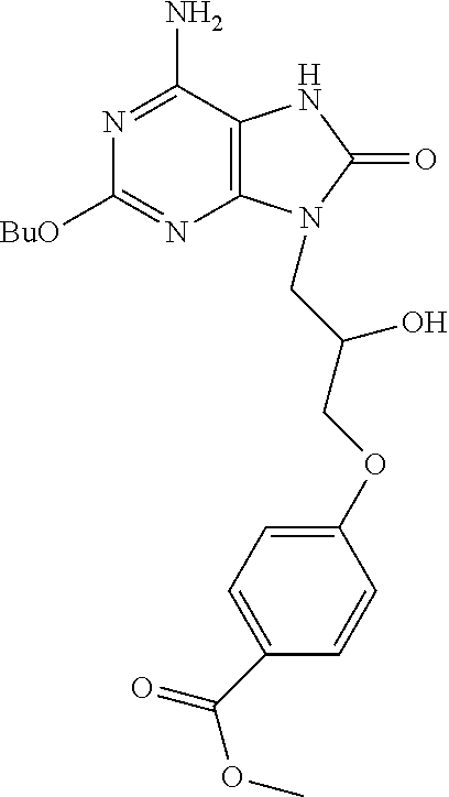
C1([BuO])=NC2=C(C(N)=N1)NC(=O)N2CC(COC1=CC=C(C(=O)OC)C=C1)O
